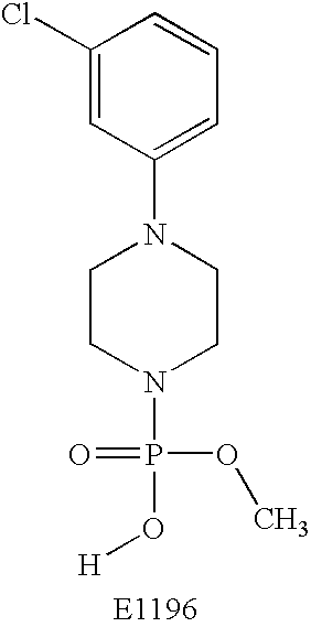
C1(Cl)=CC(N2CCN(P(O[H])(=O)OC)CC2)=CC=C1
